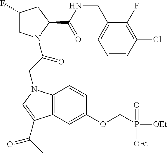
C12=C(C=C(OCP(=O)([OEt])[OEt])C=C1)C(C(C)=O)=CN2CC(=O)N1CC(F)CC1C(NCC1=CC=CC(Cl)=C1F)=O
